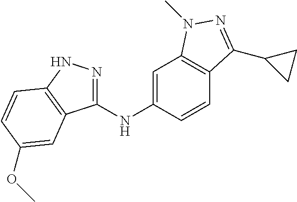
C1(NC2=CC3=C(C=C2)C(C2CC2)=NN3C)=NNC2=C1C=C(OC)C=C2
